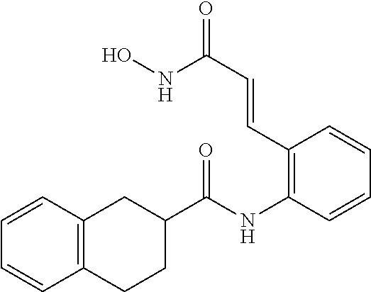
C12=C(CCC(C(NC3=C(C=CC(=O)NO)C=CC=C3)=O)C1)C=CC=C2
